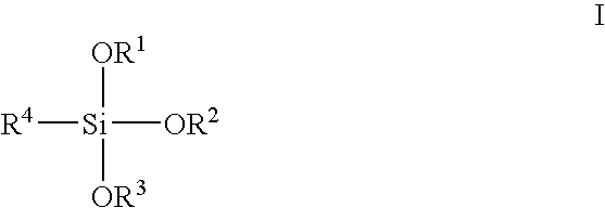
[R4][Si]([OR2])([OR1])[OR3]
